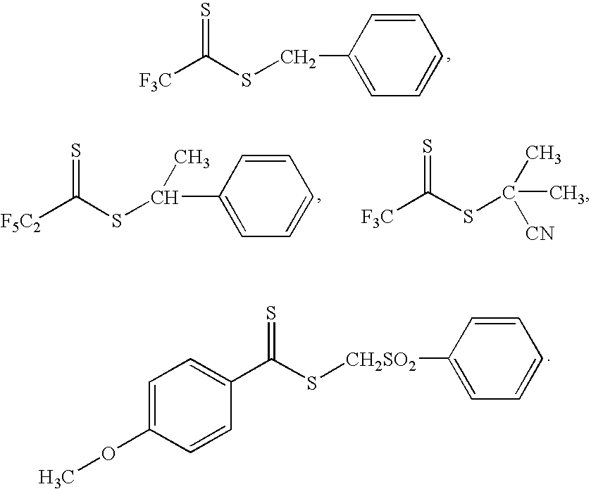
[F3C]C(SCC1=CC=CC=C1)=S.[F5C2]C(SC(C1=CC=CC=C1)C)=S.[F3C]C(SC(C)(C)[CN])=S.C1=C(OC)C=CC(C(S[CH2SO2]C2=CC=CC=C2)=S)=C1
